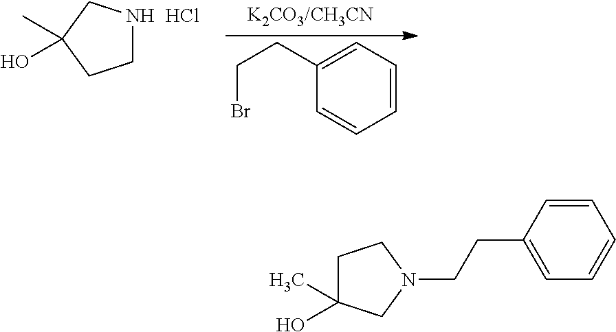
C1=CC=C(CCBr)C=C1.N1CCC(O)(C)C1.Cl.C1C(C)(O)CN(CCC2=CC=CC=C2)C1
